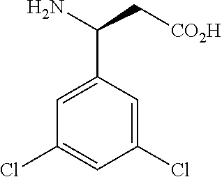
C1=C(C(N)C[CO2H])C=C(Cl)C=C1Cl
